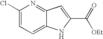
C1(Cl)=CC=C2C(=N1)C=C(C(=O)[OEt])N2
